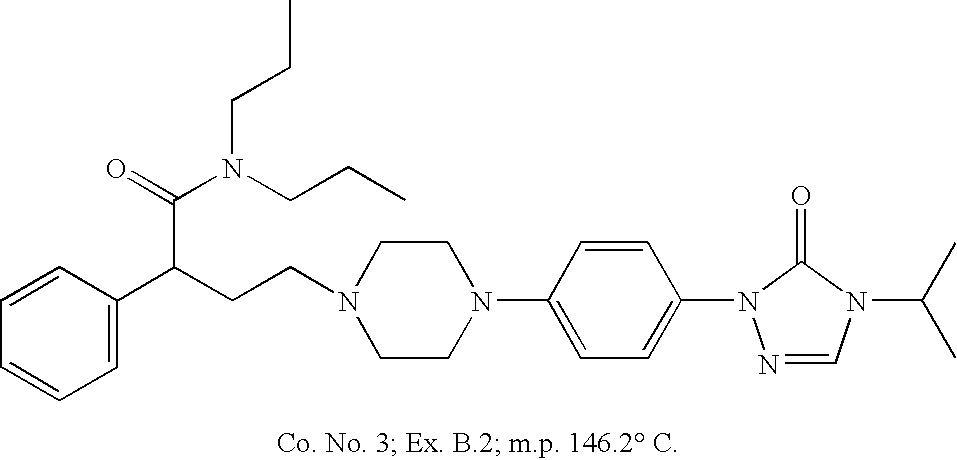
N1(CCC(C2=CC=CC=C2)C(=O)N(CCC)CCC)CCN(C2=CC=C(N3N=CN(C(C)C)C3=O)C=C2)CC1
